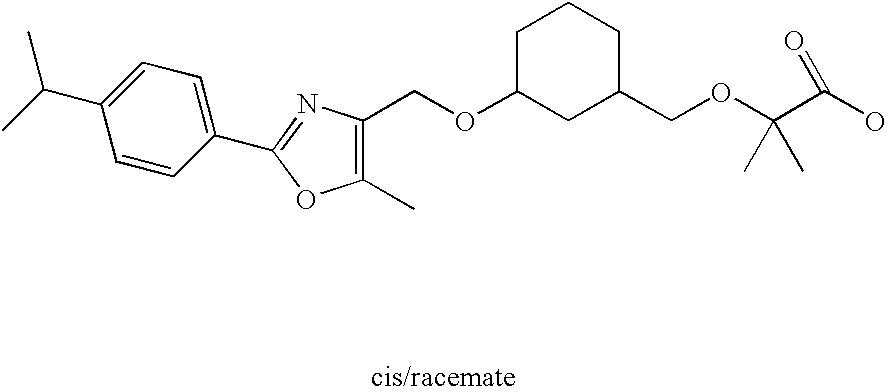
C1(C(C)C)=CC=C(C2=NC(COC3CC(COC(C(O)=O)(C)C)CCC3)=C(C)O2)C=C1
